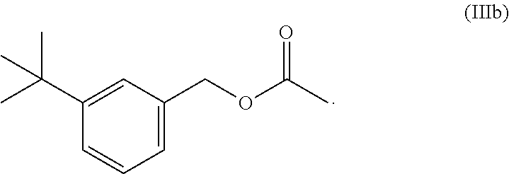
C1=C(C(C)(C)C)C=CC=C1COC(C)=O
